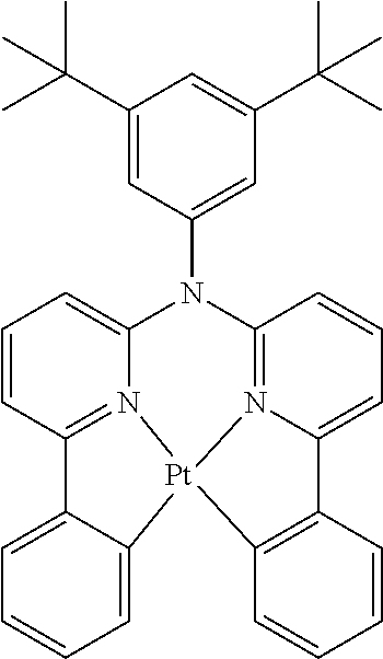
C1=CC2=N3C(=C1)N(C1=CC(C(C)(C)C)=CC(C(C)(C)C)=C1)C1=N4C(=CC=C1)C1=C(C=CC=C1)[Pt]34C1=CC=CC=C21
